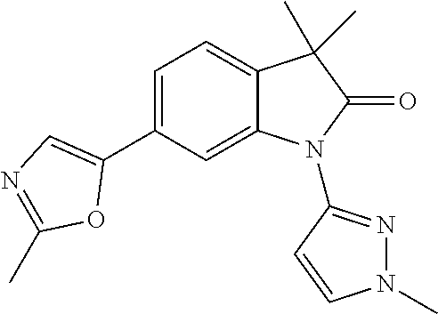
C1(C2=CC=C3C(=C2)N(C2=NN(C)C=C2)C(=O)C3(C)C)=CN=C(C)O1
